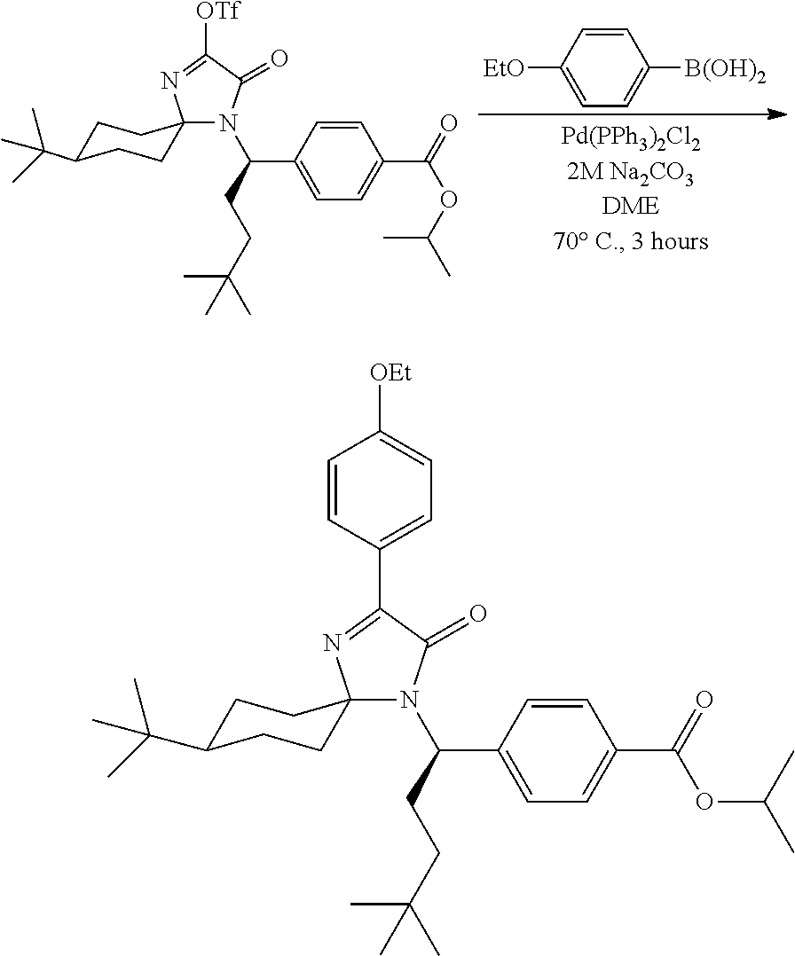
N1(C(CCC(C)(C)C)C2=CC=C(C(=O)OC(C)C)C=C2)C(=O)C([OTf])=NC12CCC(C(C)(C)C)CC2.C1=CC([EtO])=CC=C1[B(OH)2].N1(C(CCC(C)(C)C)C2=CC=C(C(=O)OC(C)C)C=C2)C(=O)C(C2=CC=C([OEt])C=C2)=NC12CCC(C(C)(C)C)CC2
